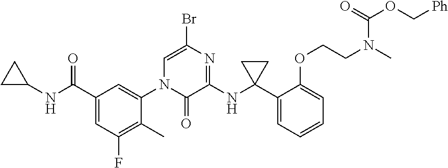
N(C(C1=CC(F)=C(C)C(N2C(=O)C(NC3(C4=CC=CC=C4OCCN(C)C(=O)OC[Ph])CC3)=NC(Br)=C2)=C1)=O)C1CC1
